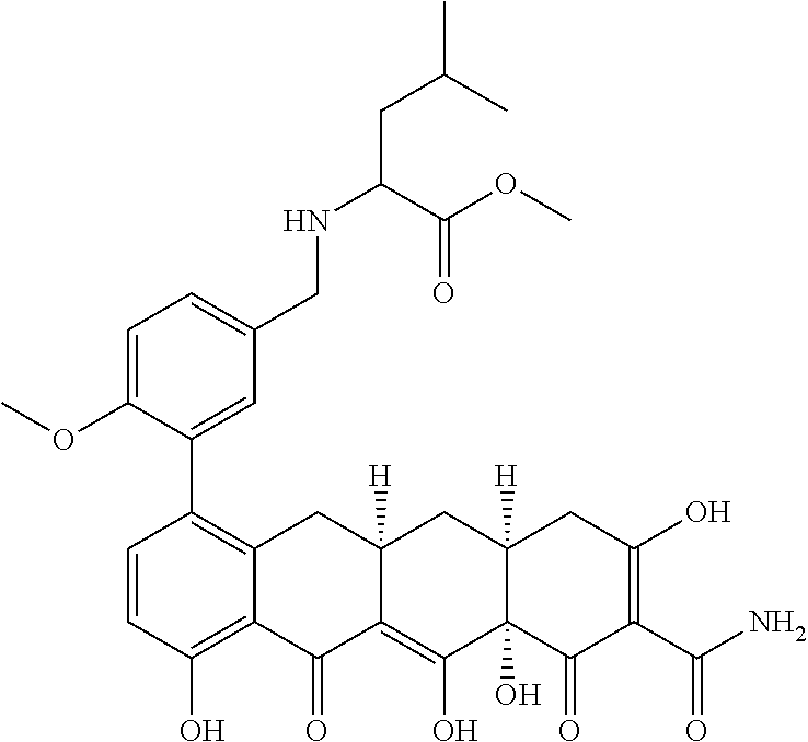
C1=CC(O)=C2C(=C1C1=CC(CNC(CC(C)C)C(OC)=O)=CC=C1OC)CC1([H])C(=C(O)C3(O)C([H])(C1)CC(O)=C(C(N)=O)C3=O)C2=O
